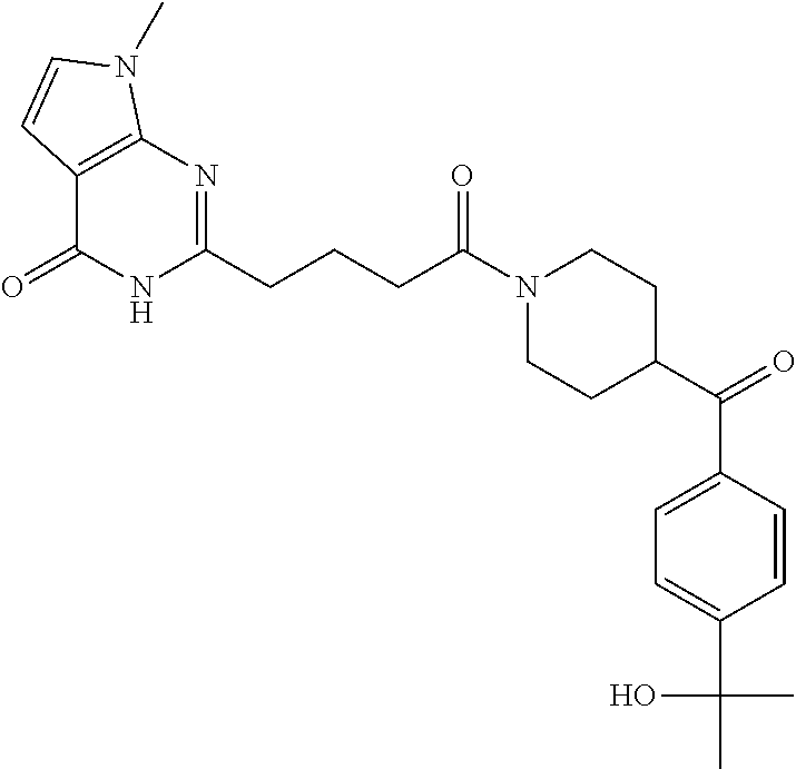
C12=C(N=C(CCCC(N3CCC(C(C4=CC=C(C(C)(C)O)C=C4)=O)CC3)=O)NC1=O)N(C)C=C2
